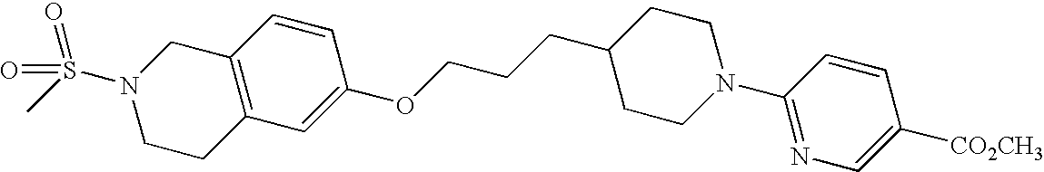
C12=C(C=C(OCCCC3CCN(C4=NC=C([CO2CH3])C=C4)CC3)C=C1)CCN(S(C)(=O)=O)C2
